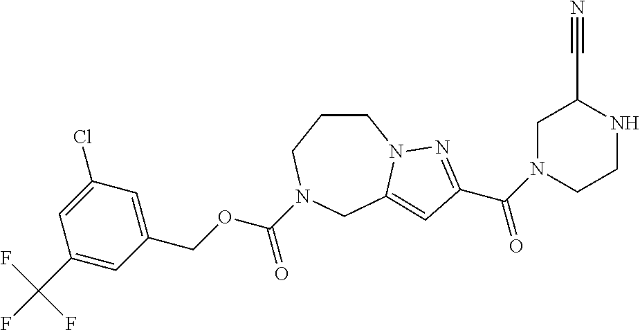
C1CCN(C(OCC2=CC(Cl)=CC(C(F)(F)F)=C2)=O)CC2=CC(C(=O)N3CCNC(C#N)C3)=NN12
